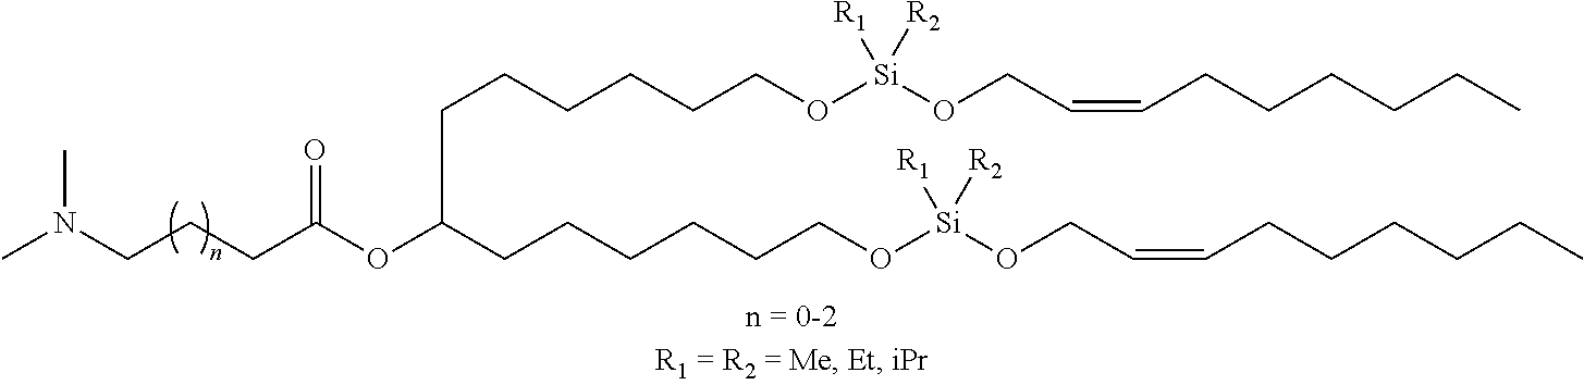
C(CCCO[Si](OCC=CCCCCCC)([R1])[R2])CCC(CCCCCCO[Si](OCC=CCCCCCC)([R1])[R2])OC(CCCN(C)C)=O
